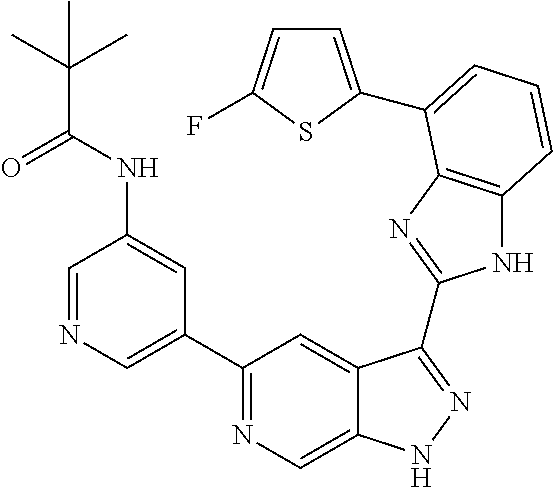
C1=NC=C(C2=NC=C3C(=C2)C(C2=NC4=C(N2)C=CC=C4C2=CC=C(F)S2)=NN3)C=C1NC(C(C)(C)C)=O
